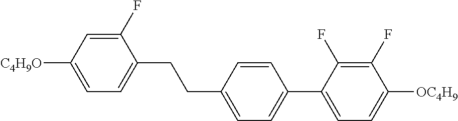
C1(F)=CC([C4H9O])=CC=C1CCC1=CC=C(C2=CC=C([OC4H9])C(F)=C2F)C=C1
